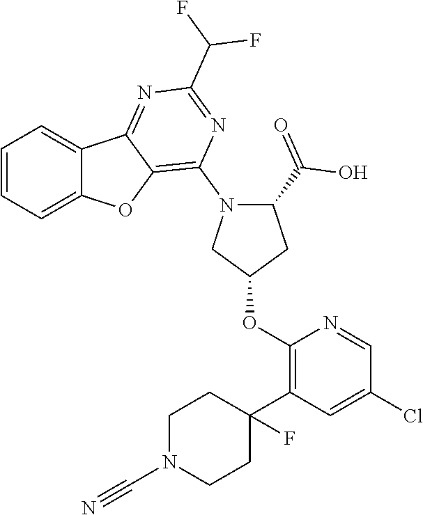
C1=CC=C2C(=C1)C1=NC(C(F)F)=NC(N3CC(OC4=C(C5(F)CCN(C#N)CC5)C=C(Cl)C=N4)CC3C(O)=O)=C1O2
